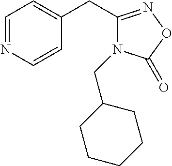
C1=NC=CC(CC2=NOC(=O)N2CC2CCCCC2)=C1
